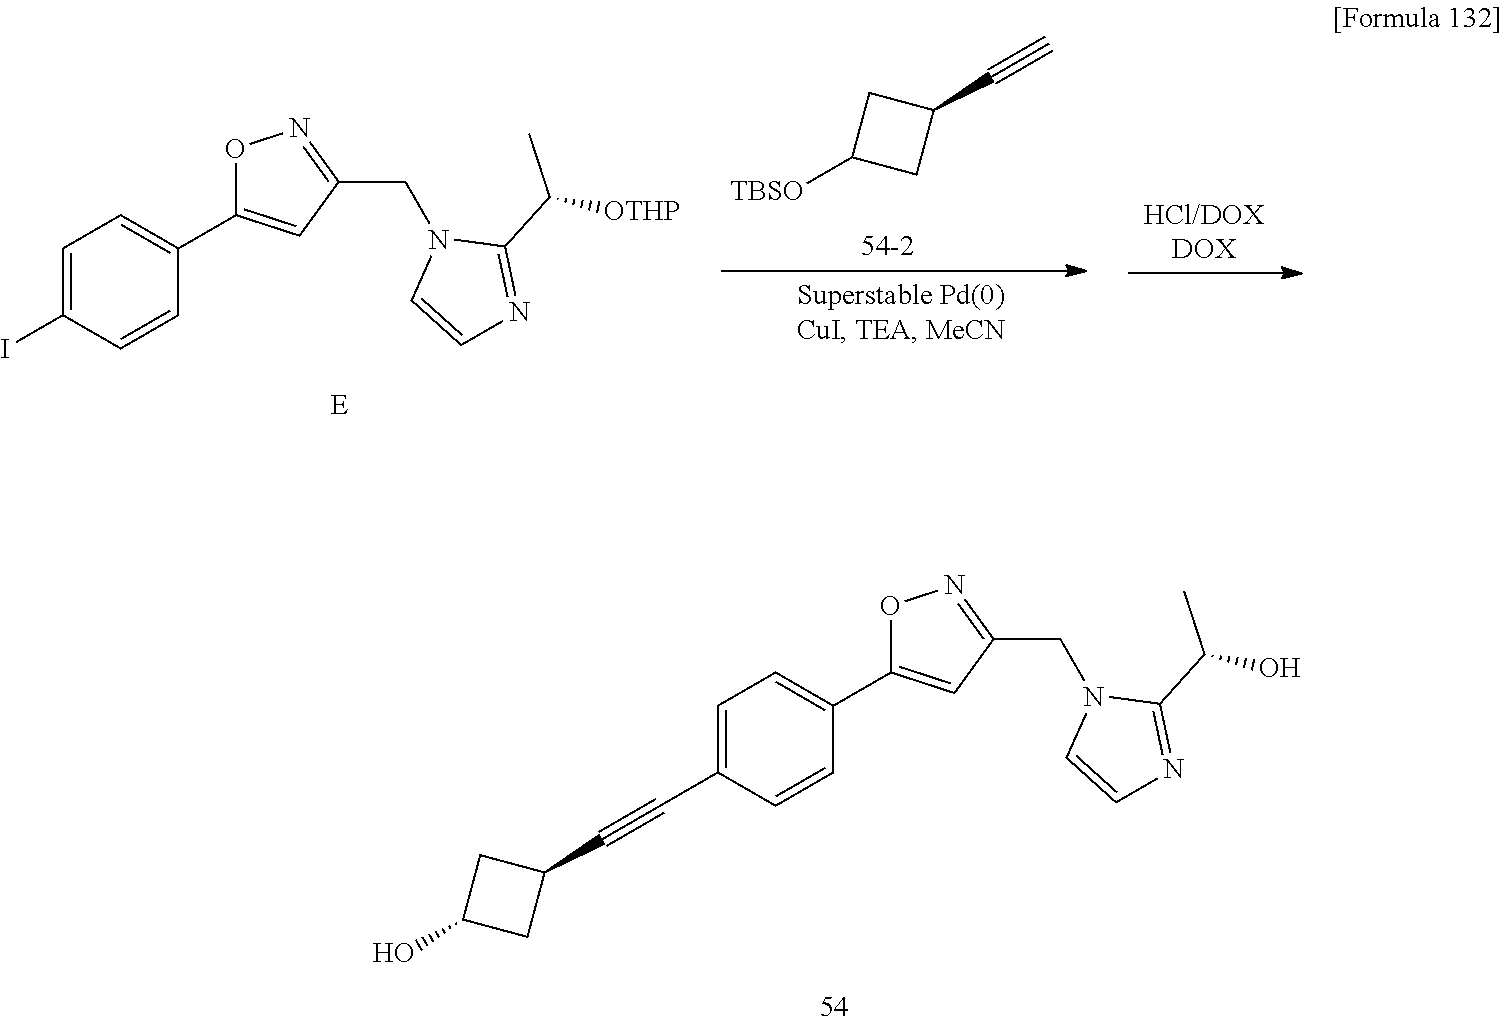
C1=C(C#CC2CC(O)C2)C=CC(C2=CC(CN3C=CN=C3C(C)O)=NO2)=C1.C1=C(I)C=CC(C2=CC(CN3C=CN=C3C(C)[OTHP])=NO2)=C1.[TBSO]C1CC(C#C)C1
